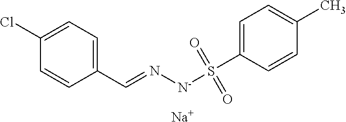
C1(C=N[N-]S(C2=CC=C(C)C=C2)(=O)=O)=CC=C(Cl)C=C1.[Na]
